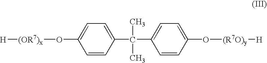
C1=CC(C(C2=CC=C(O[(R7O)y][H])C=C2)(C)C)=CC=C1O[(OR7)x][H]
